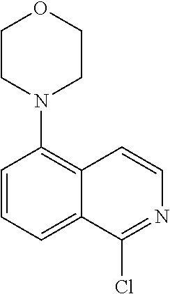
C1=CC=C2C(=C1N1CCOCC1)C=CN=C2Cl
